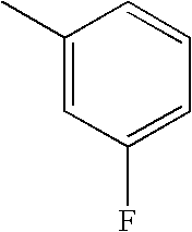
C1(C)=CC(F)=CC=C1
